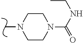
C1CN(C(NCC)=O)CCN1C
